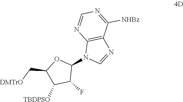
N1(C2OC(C[DMTrO])C([TBDPSO])C2F)C=NC2=C1N=CN=C2[NHBz]
